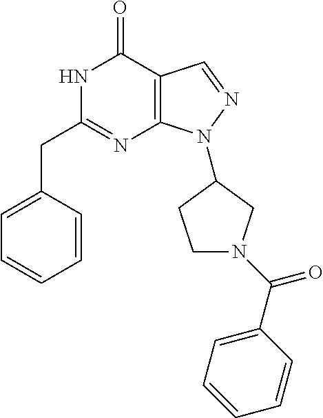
N1C(CC2=CC=CC=C2)=NC2=C(C1=O)C=NN2C1CN(C(C2=CC=CC=C2)=O)CC1
